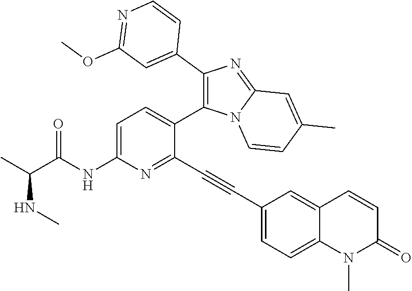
C1=C(NC(C(C)NC)=O)N=C(C#CC2=CC=C3C(=C2)C=CC(=O)N3C)C(C2=C(C3=CC(OC)=NC=C3)N=C3N2C=CC(C)=C3)=C1
